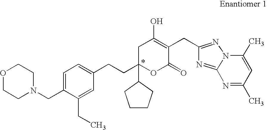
O1CCN(CC2=CC=C(CCC3(C4CCCC4)OC(=O)C(CC4=NN5C(C)=CC(C)=NC5=N4)=C(O)C3)C=C2CC)CC1
